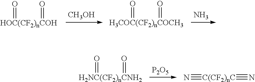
[HOC(CF2)nCOH](=O)=O.[CH3OH].[H3COC(CF2)nCOCH3](=O)=O.N.[H2NC(CF2)nCNH2](=O)=O.[P2O5].[C(CF2)nC](#N)#N
